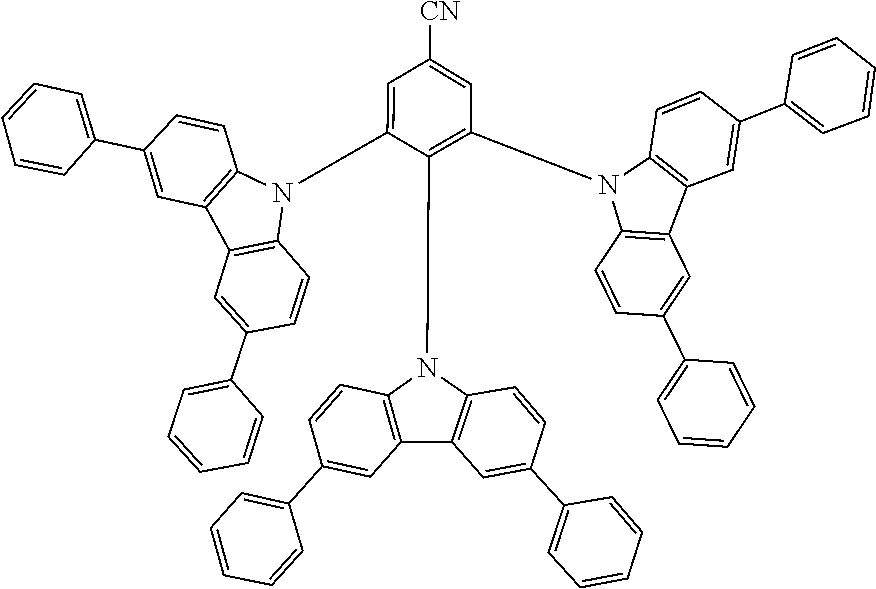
C1=CC=C(C2=CC3=C(N(C4=C(N5C6=C(C7=C5C=CC(C5=CC=CC=C5)=C7)C=C(C5=CC=CC=C5)C=C6)C(N5C6=C(C=C(C7=CC=CC=C7)C=C6)C6=C5C=CC(C5=CC=CC=C5)=C6)=CC([CN])=C4)C4=C3C=C(C3=CC=CC=C3)C=C4)C=C2)C=C1
